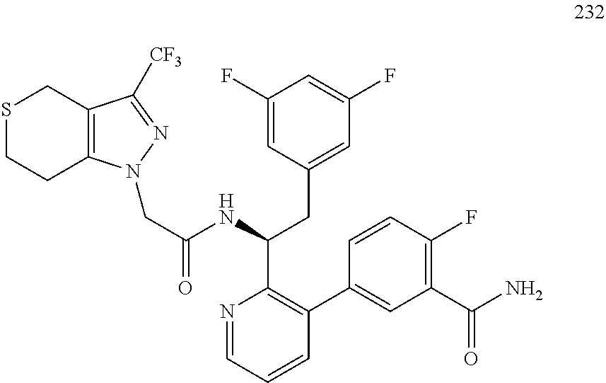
C1(F)=CC(CC(C2=C(C3=CC(C(=O)N)=C(F)C=C3)C=CC=N2)NC(CN2C3=C(CSCC3)C([CF3])=N2)=O)=CC(F)=C1
